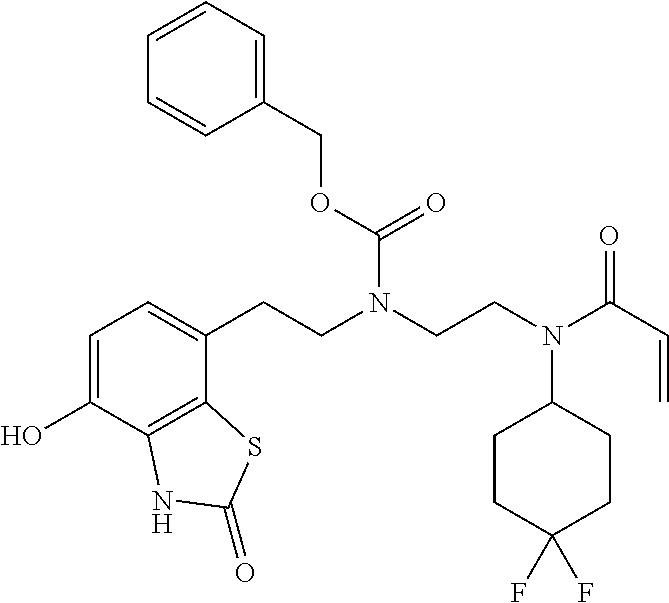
C1=C(O)C2=C(C(CCN(CCN(C(C=C)=O)C3CCC(F)(F)CC3)C(=O)OCC3=CC=CC=C3)=C1)SC(=O)N2
